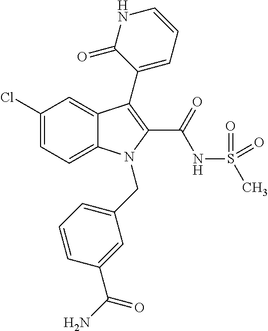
C1(Cl)=CC=C2C(=C1)C(C1=CC=CNC1=O)=C(C(NS(C)(=O)=O)=O)N2CC1=CC=CC(C(N)=O)=C1
